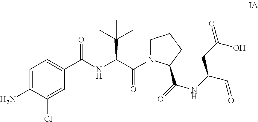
C1=C(N)C(Cl)=CC(C(NC(C(=O)N2CCCC2C(=O)NC(C=O)CC(=O)O)C(C)(C)C)=O)=C1
